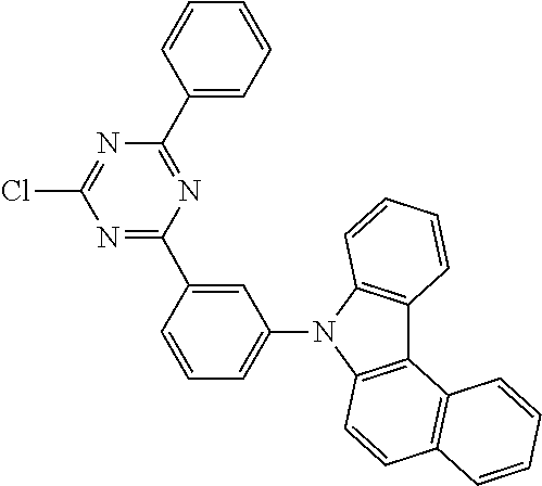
C1(C2=CC(N3C4=C(C=CC=C4)C4=C3C=CC3=C4C=CC=C3)=CC=C2)=NC(Cl)=NC(C2=CC=CC=C2)=N1
